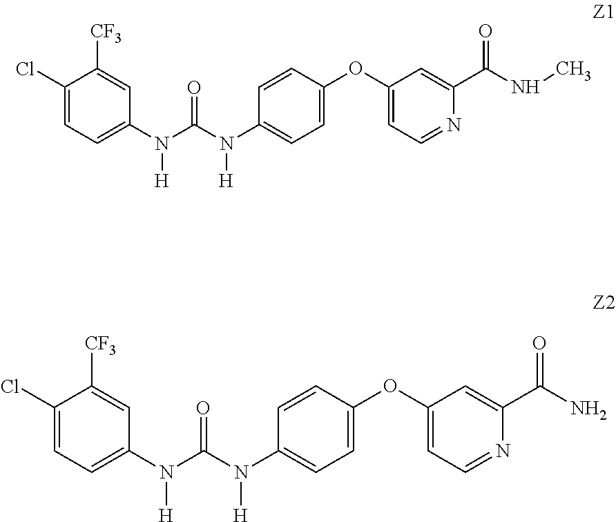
C1(Cl)=CC=C(N(C(N(C2=CC=C(OC3=CC=NC(C(NC)=O)=C3)C=C2)[H])=O)[H])C=C1[CF3].C1(Cl)=CC=C(N(C(N(C2=CC=C(OC3=CC=NC(C(N)=O)=C3)C=C2)[H])=O)[H])C=C1[CF3]
